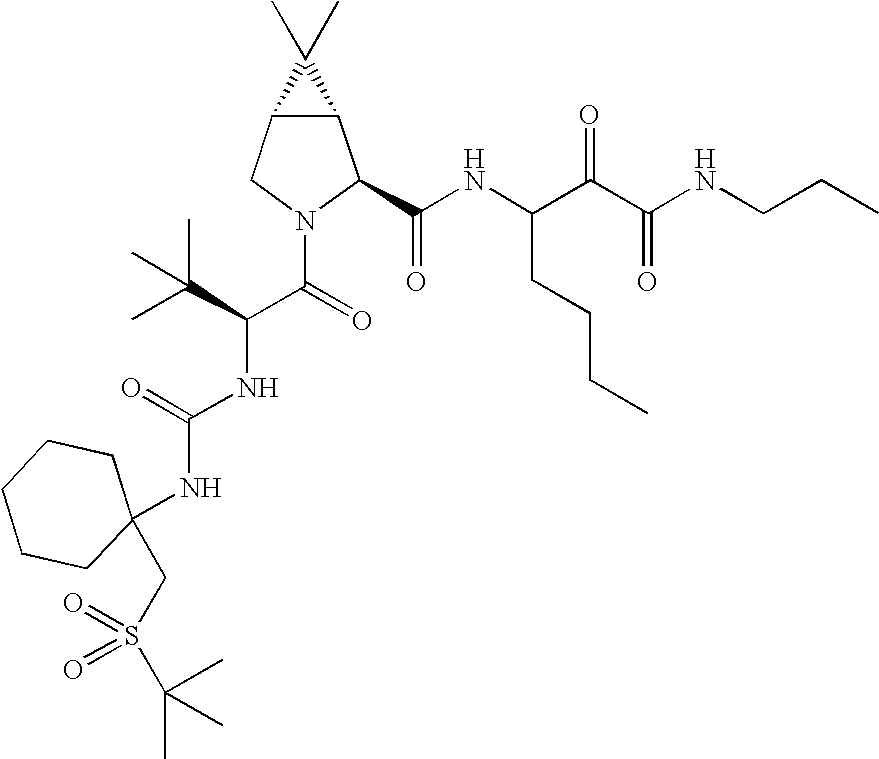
C12C(CN(C(=O)C(C(C)(C)C)NC(NC3(CS(C(C)(C)C)(=O)=O)CCCCC3)=O)C1C(NC(C(C(NCCC)=O)=O)CCCC)=O)C2(C)C
